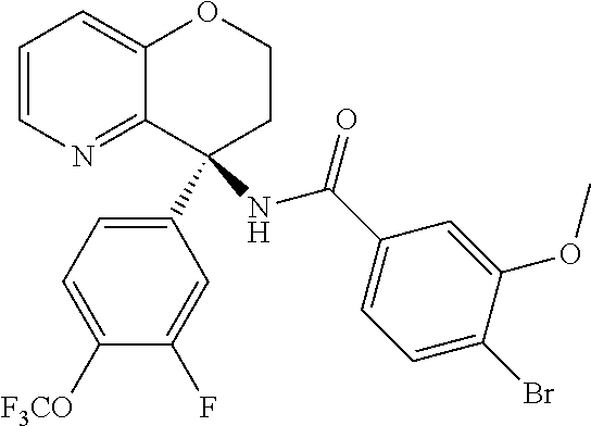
C1=CN=C2C(=C1)OCCC2(C1=CC=C([F3CO])C(F)=C1)NC(=O)C1=CC=C(Br)C(OC)=C1
